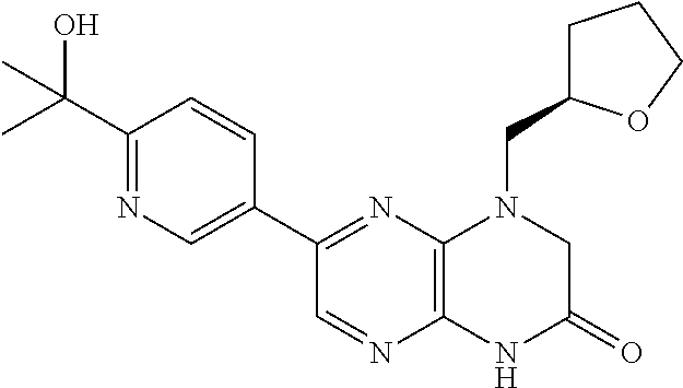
C1(C2=NC3=C(N=C2)NC(=O)CN3CC2CCCO2)=CN=C(C(O)(C)C)C=C1
